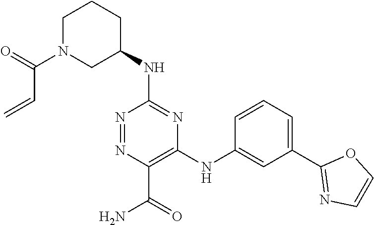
C1(NC2=NC(NC3=CC(C4=NC=CO4)=CC=C3)=C(C(=O)N)N=N2)CCCN(C(C=C)=O)C1
